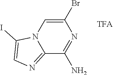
NC1=NC(Br)=CN2C1=NC=C2I
